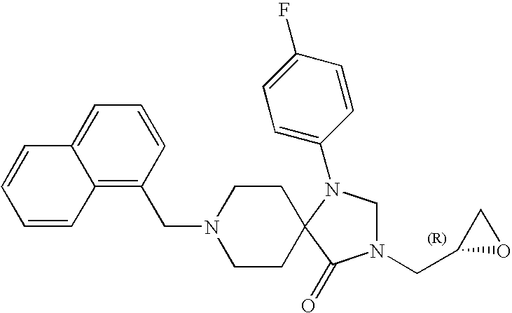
C12=C(CN3CCC4(CC3)N(C3=CC=C(F)C=C3)CN(CC3OC3)C4=O)C=CC=C1C=CC=C2
